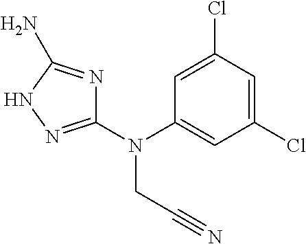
C1=C(Cl)C=C(Cl)C=C1N(C1=NNC(N)=N1)CC#N
